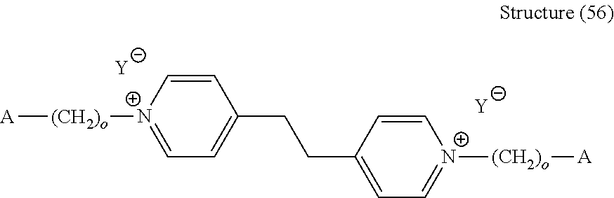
[A][(CH2)o][N+]1=CC=C(CCC2=CC=[N+]([(CH2)o][A])C=C2)C=C1.[Y].[Y]
